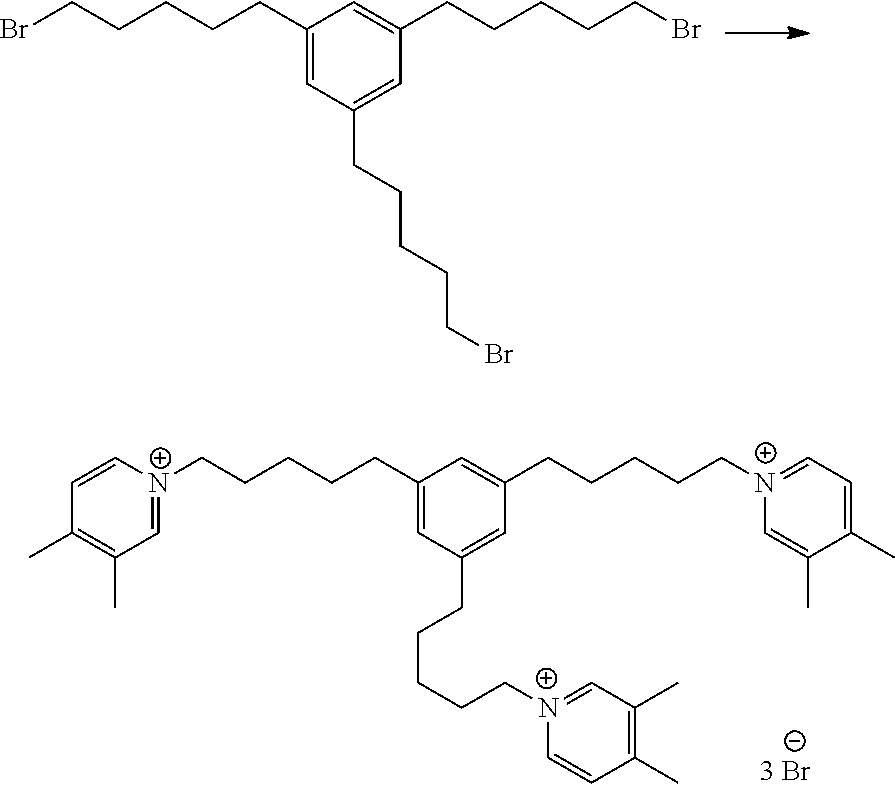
BrCCCCCC1=CC(CCCCCBr)=CC(CCCCCBr)=C1.[N+]1(CCCCCC2=CC(CCCCC[N+]3=CC(C)=C(C)C=C3)=CC(CCCCC[N+]3=CC=C(C)C(C)=C3)=C2)=CC(C)=C(C)C=C1
